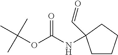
C1CCCC1(NC(OC(C)(C)C)=O)C=O
